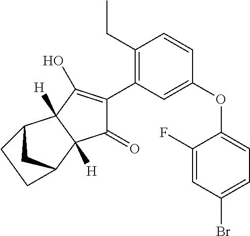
C1(CC)=C(C2=C(O)C3([H])C([H])(C2=O)C2CC3CC2)C=C(OC2=CC=C(Br)C=C2F)C=C1
